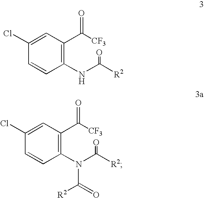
C1(NC([R2])=O)=C(C(=O)[CF3])C=C(Cl)C=C1.C1(N(C([R2])=O)C([R2])=O)=C(C(=O)[CF3])C=C(Cl)C=C1
